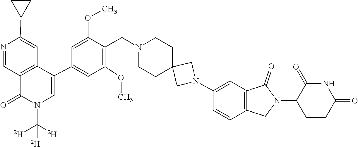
N1(C2CCC(=O)NC2=O)C(=O)C2=C(C=CC(N3CC4(CCN(CC5=C(OC)C=C(C6=CN(C([D])([D])[D])C(=O)C7=C6C=C(C6CC6)N=C7)C=C5OC)CC4)C3)=C2)C1
